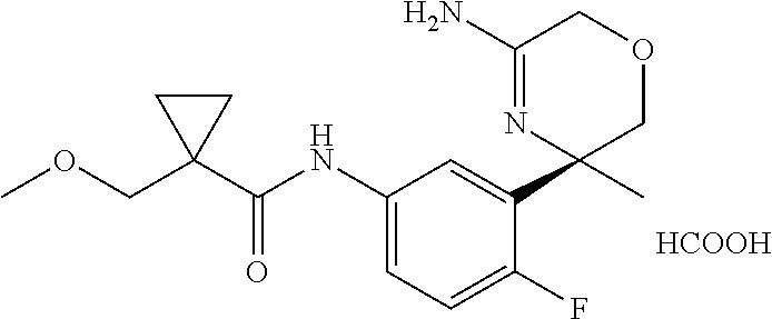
[HCOOH].O(CC1(C(=O)NC2=CC=C(F)C(C3(C)COCC(N)=N3)=C2)CC1)C
